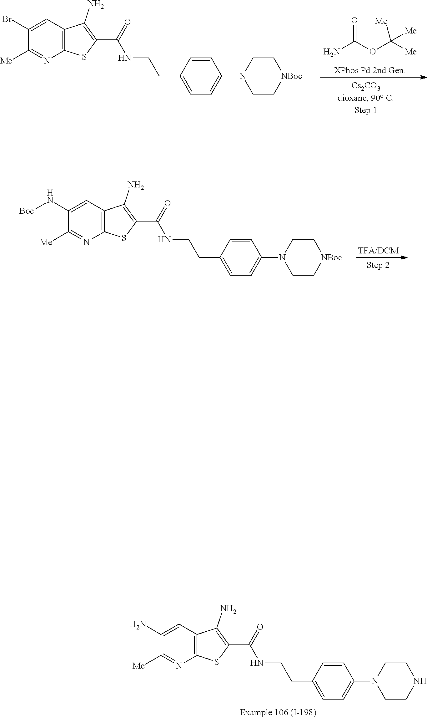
C1(N)=CC2=C(N=C1[Me])SC(C(=O)NCCC1=CC=C(N3CCNCC3)C=C1)=C2N.O=C(OC([Me])([Me])[Me])N.C1(Br)=CC2=C(N=C1[Me])SC(C(=O)NCCC1=CC=C(N3CC[NBoc]CC3)C=C1)=C2N.C1(N[Boc])=CC2=C(N=C1[Me])SC(C(=O)NCCC1=CC=C(N3CC[NBoc]CC3)C=C1)=C2N
